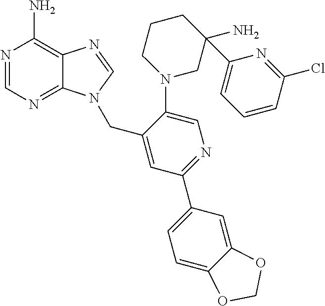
C1=NC(N)=C2C(=N1)N(CC1=CC(C3=CC=C4C(=C3)OCO4)=NC=C1N1CC(N)(C3=CC=CC(Cl)=N3)CCC1)C=N2
